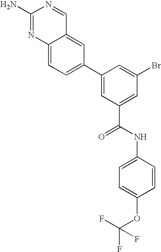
C12=CC(C3=CC(C(=O)NC4=CC=C(OC(F)(F)F)C=C4)=CC(Br)=C3)=CC=C1N=C(N)N=C2
